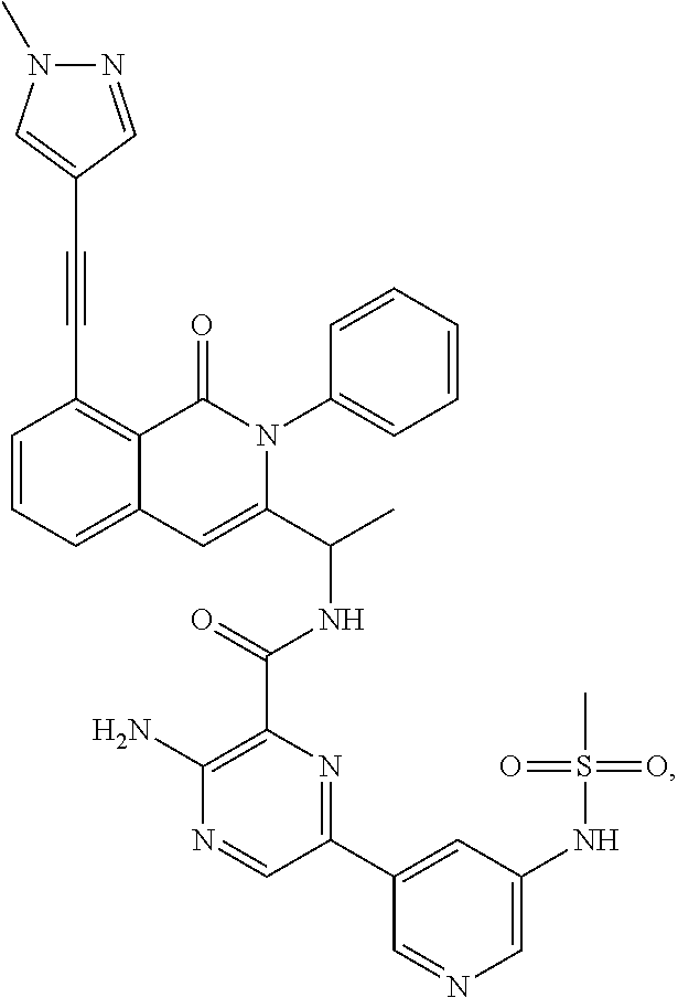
C12=CC=CC(C#CC3=CN(C)N=C3)=C1C(=O)N(C1=CC=CC=C1)C(C(C)NC(C1=C(N)N=CC(C3=CC(NS(C)(=O)=O)=CN=C3)=N1)=O)=C2
